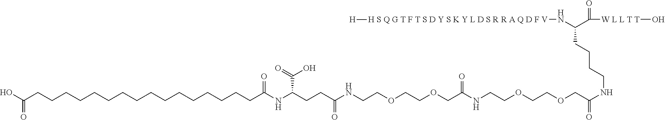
OC(CCCCCCCCCCCCCCCCC(NC(CCC(NCCOCCOCC(NCCOCCOCC(NCCCCC(N[H S Q G T F T S D Y S K Y L D S R R A Q D F V][H])C([W L L T T]O)=O)=O)=O)=O)C(=O)O)=O)=O
